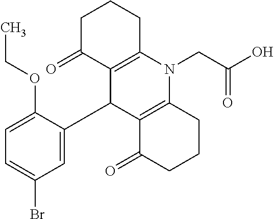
CCOC1=CC=C(Br)C=C1C1C2=C(N(CC(O)=O)C3=C1C(=O)CCC3)CCCC2=O
